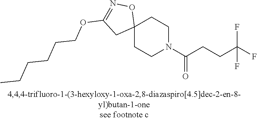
C12(CCN(C(CCC(F)(F)F)=O)CC1)ON=C(OCCCCCC)C2
